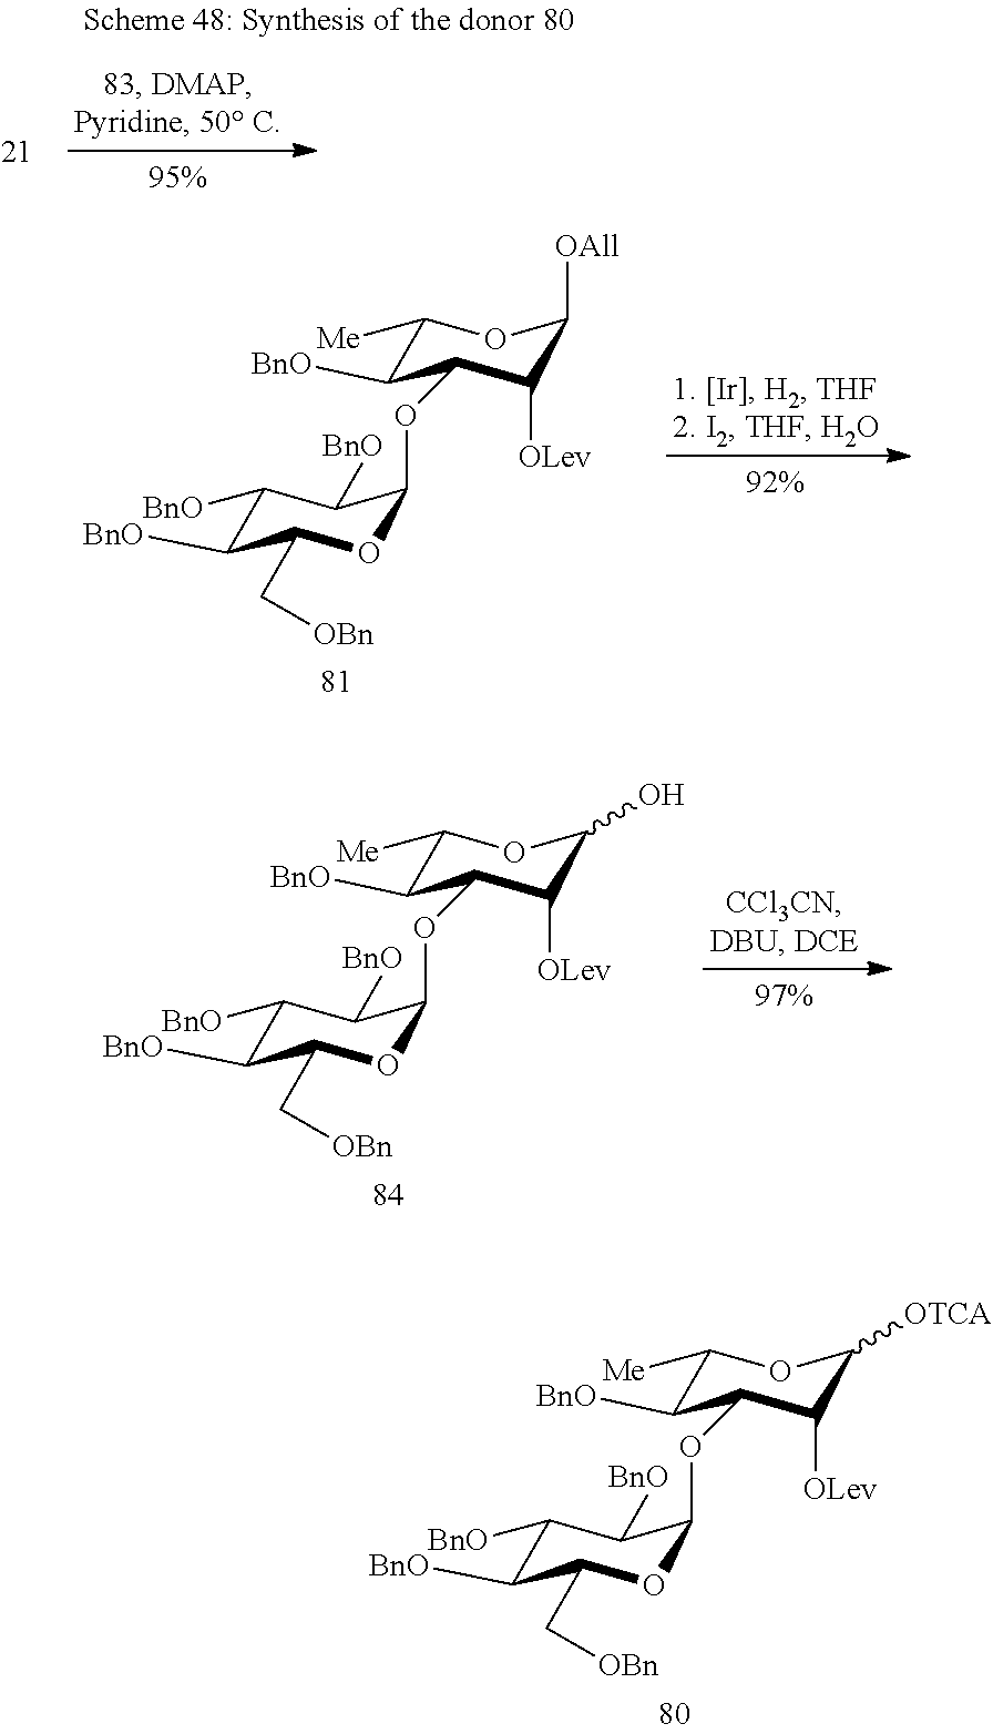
C1([Me])C([BnO])C(OC2OC(C[OBn])C([BnO])C([BnO])C2[BnO])C([OLev])C([OAll])O1.C1([Me])C([BnO])C(OC2OC(C[OBn])C([BnO])C([BnO])C2[BnO])C([OLev])C(O)O1.C1([Me])C([BnO])C(OC2OC(C[OBn])C([BnO])C([BnO])C2[BnO])C([OLev])C([OTCA])O1
